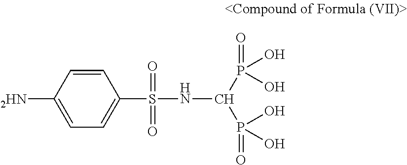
[2HN]C1=CC=C(S(NC(P(=O)(O)O)P(=O)(O)O)(=O)=O)C=C1
